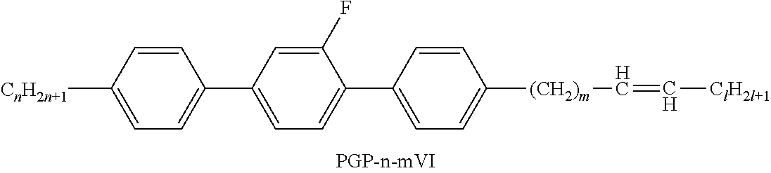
C1=CC([CnH2n+1])=CC=C1C1=CC=C(C2=CC=C([(CH2)m]C=C[ClH2l+1])C=C2)C(F)=C1
